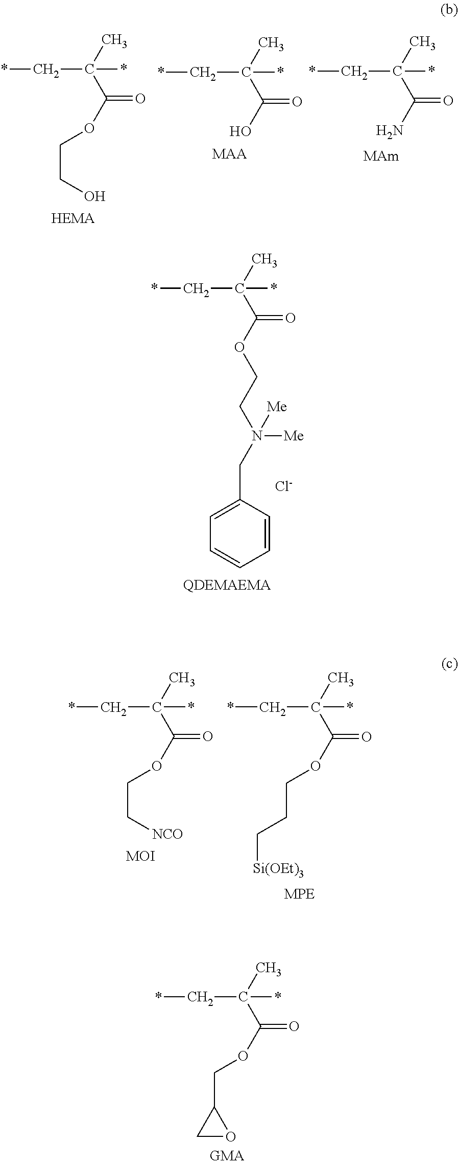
CC(C(OCCN(CC1=CC=CC=C1)([Me])[Me])=O)(*)C*.[Cl-].CC(C(OCC1CO1)=O)(*)C*.CC(C(OCCC[Si(OEt)3])=O)(*)C*.CC(C(OCC[NCO])=O)(*)C*.[MOI].CC(C(OCCO)=O)(*)C*.CC(C(O)=O)(*)C*.[MAA].CC(C(N)=O)(*)C*.[MAm]
